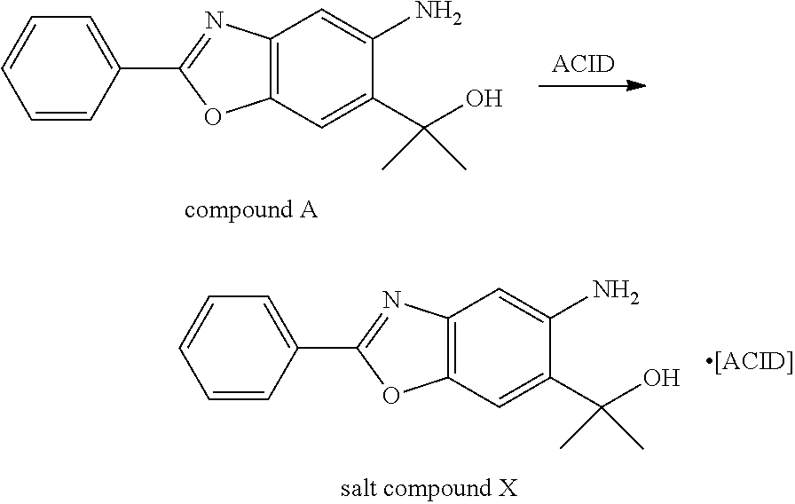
C1=CC(C2=NC3=C(O2)C=C(C(O)(C)C)C(N)=C3)=CC=C1.[ACID].C1=CC(C2=NC3=C(O2)C=C(C(O)(C)C)C(N)=C3)=CC=C1
